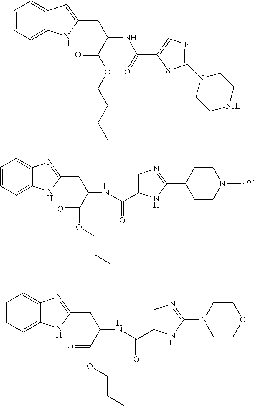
C1=CC=C2C(=C1)N=C(CC(NC(=O)C1=CN=C(C3CCN(C)CC3)N1)C(OCCC)=O)N2.C1=CC=C2C(=C1)C=C(CC(NC(C1=CN=C(N3CC[NH]CC3)S1)=O)C(OCCCC)=O)N2.C1=CC=C2C(=C1)N=C(CC(NC(=O)C1=CN=C(N3CCOCC3)N1)C(OCCC)=O)N2
